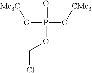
[Me3C]OP(OCCl)(O[CMe3])=O
